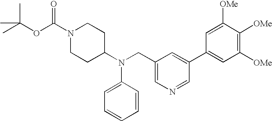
O(C(C)(C)C)C(N1CCC(N(CC2=CN=CC(C3=CC([OMe])=C([OMe])C([OMe])=C3)=C2)C2=CC=CC=C2)CC1)=O
